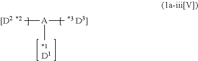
[D1].[A](C)(C)C
